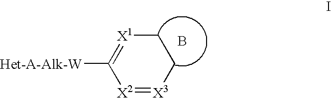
[X2]1=[X3]CC[X1]=C1[Het-A-Alk-W].B
